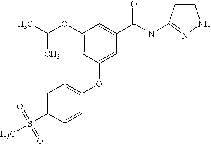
CC(OC1=CC(OC2=CC=C(S(C)(=O)=O)C=C2)=CC(C(NC2=NNC=C2)=O)=C1)C
